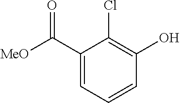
C1(C([MeO])=O)=CC=CC(O)=C1Cl
